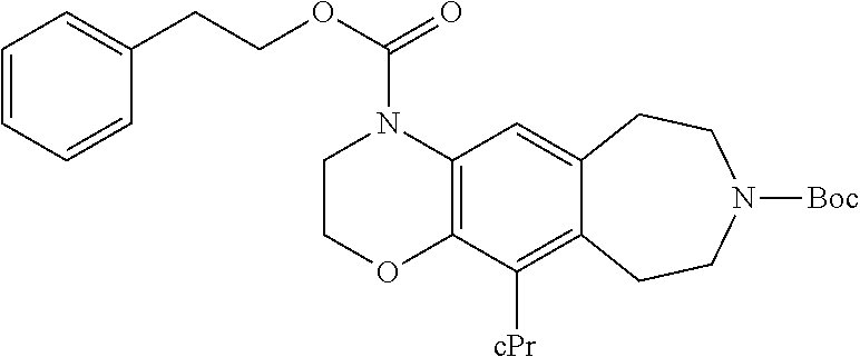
C12=C(N(C(OCCC3=CC=CC=C3)=O)CCO1)C=C1C(=C2[cPr])CCN([Boc])CC1
